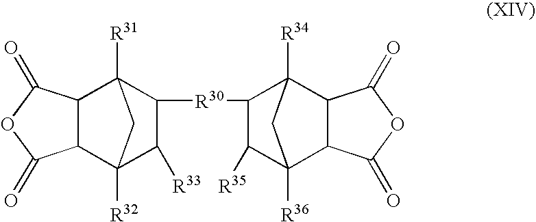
C12C(C3([R32])C([R33])C([R30]C4C([R35])C5([R36])C6C(C4([R34])C5)C(=O)OC6=O)C1([R31])C3)C(=O)OC2=O
